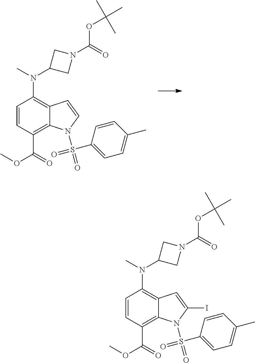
C1=CC(C(OC)=O)=C2C(=C1N(C1CN(C(OC(C)(C)C)=O)C1)C)C=CN2S(=O)(C1=CC=C(C)C=C1)=O.C1=CC(C(OC)=O)=C2C(=C1N(C1CN(C(OC(C)(C)C)=O)C1)C)C=C(I)N2S(=O)(C1=CC=C(C)C=C1)=O
